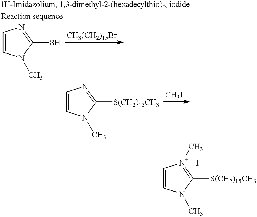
C1(S)=NC=CN1C.C1([S(CH2)15CH3])=NC=CN1C.C1([S(CH2)15CH3])=[N+](C)C=CN1C.[I-]
